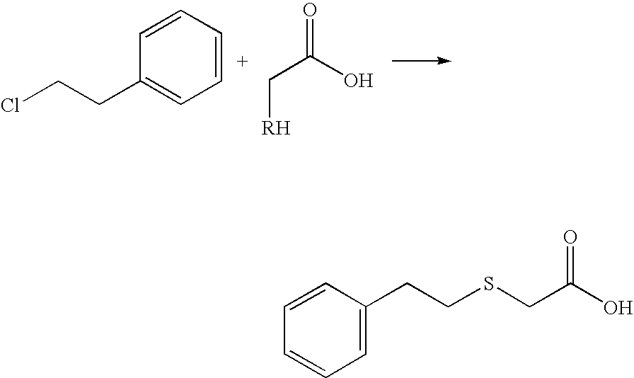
ClCCC1=CC=CC=C1.C(C(O)=O)[RH].C1=CC=CC=C1CCSCC(O)=O
